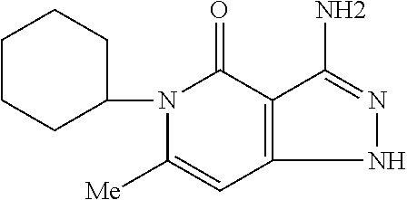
C1([Me])=CC2=C(C(=O)N1C1CCCCC1)C(N)=NN2
